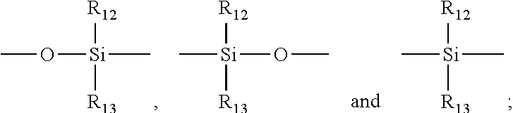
CO[Si](C)([R12])[R13].C[Si]([R12])([R13])OC.C[Si]([R12])([R13])C
